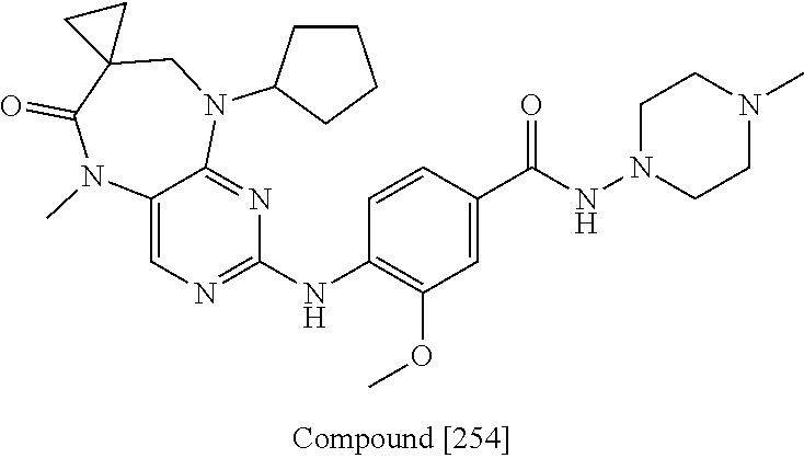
C1=C(C(NN2CCN(C)CC2)=O)C=CC(NC2=NC=C3C(=N2)N(C2CCCC2)CC2(C(=O)N3C)CC2)=C1OC
